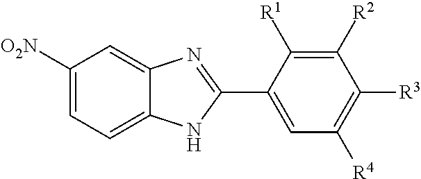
C1([O2N])=CC=C2C(=C1)N=C(C1=CC([R4])=C([R3])C([R2])=C1[R1])N2
